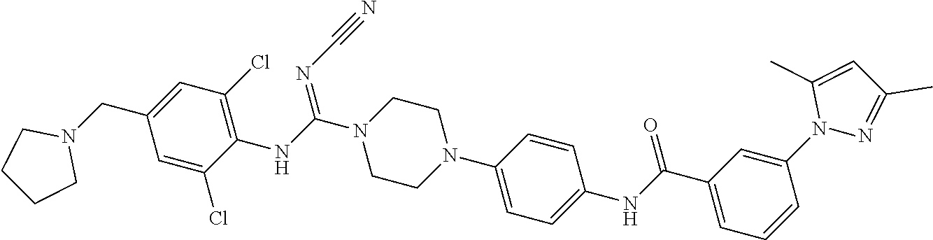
C1=CC(N2CCN(C(NC3=C(Cl)C=C(CN4CCCC4)C=C3Cl)=NC#N)CC2)=CC=C1NC(=O)C1=CC=CC(N2N=C(C)C=C2C)=C1
